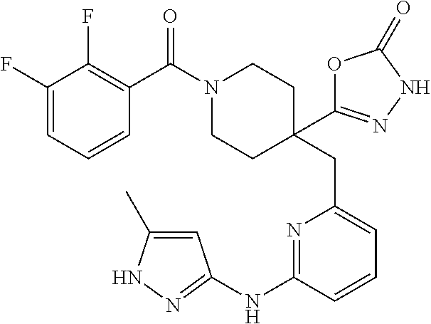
N1(C(C2=C(F)C(F)=CC=C2)=O)CCC(CC2=CC=CC(NC3=NNC(C)=C3)=N2)(C2=NNC(=O)O2)CC1
